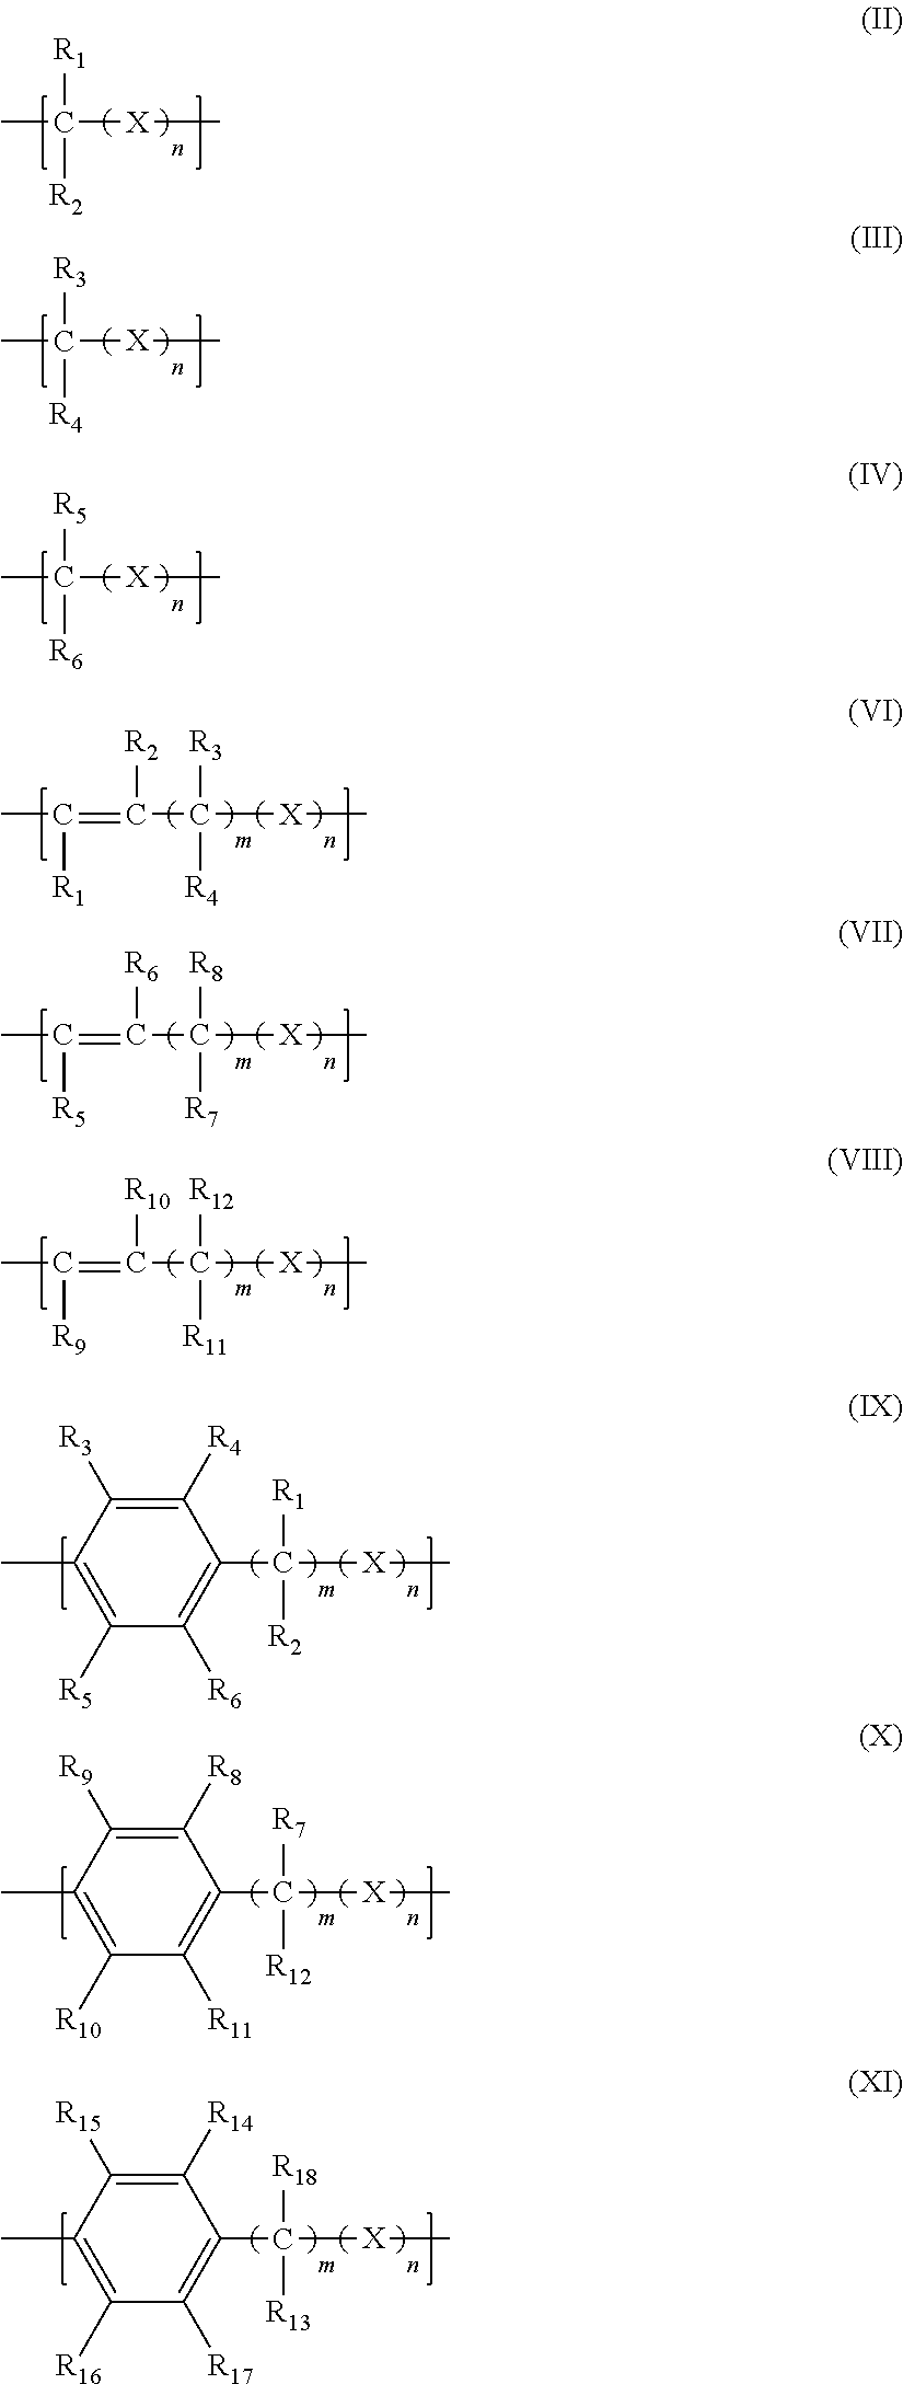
CC([X]C)([R1])[R2].CC([X]C)([R3])[R4].CC([X]C)([R5])[R6].C(C([X]C)([R3])[R4])(=C([R1])C)[R2].C(C([X]C)([R8])[R7])(=C([R5])C)[R6].C(C([X]C)([R12])[R11])(=C([R9])C)[R10].C1(C([X]C)([R1])[R2])=C([R6])C([R5])=C(C)C([R3])=C1[R4].C1(C([X]C)([R7])[R12])=C([R11])C([R10])=C(C)C([R9])=C1[R8].C1(C([X]C)([R18])[R13])=C([R17])C([R16])=C(C)C([R15])=C1[R14]
